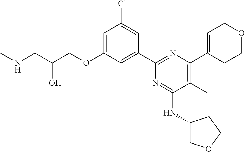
N(CC(COC1=CC(Cl)=CC(C2=NC(C3=CCOCC3)=C(C)C(NC3COCC3)=N2)=C1)O)C
